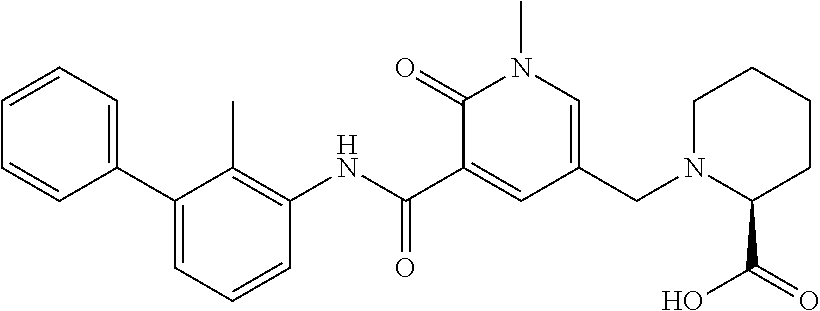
C1(C2=CC=CC=C2)=CC=CC(NC(C2=CC(CN3C(C(=O)O)CCCC3)=CN(C)C2=O)=O)=C1C
